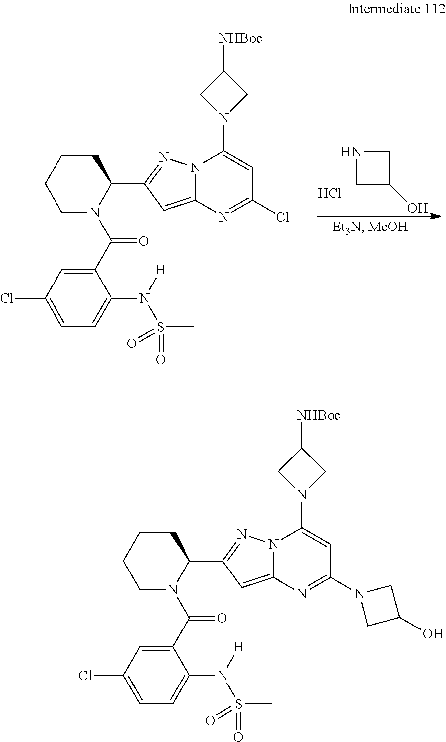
C1CCCN(C(C2=CC(Cl)=CC=C2N(S(C)(=O)=O)[H])=O)C1C1=NN2C(=C1)N=C(N1CC(O)C1)C=C2N1CC([NHBoc])C1.C1CCCN(C(C2=CC(Cl)=CC=C2N(S(C)(=O)=O)[H])=O)C1C1=NN2C(=C1)N=C(Cl)C=C2N1CC([NHBoc])C1.N1CC(O)C1.Cl
